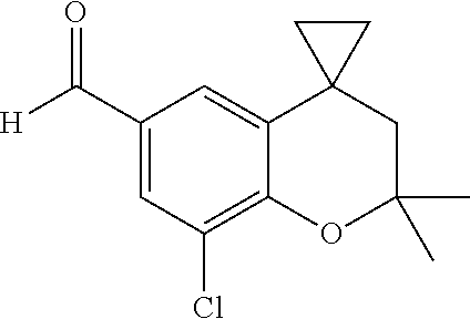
C1(C([H])=O)=CC(Cl)=C2C(=C1)C1(CC(C)(C)O2)CC1
